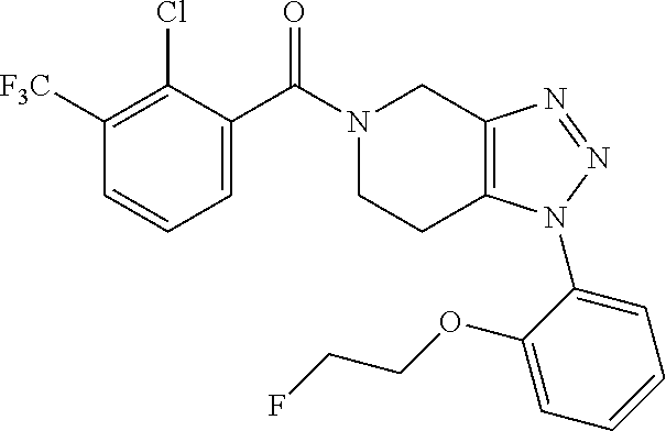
N1(C(C2=CC=CC([F3C])=C2Cl)=O)CCC2=C(C1)N=NN2C1=CC=CC=C1OCCF
